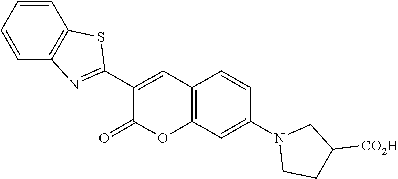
C12=C(C=C(N3CCC([CO2H])C3)C=C1)OC(=O)C(C1=NC3=C(S1)C=CC=C3)=C2
